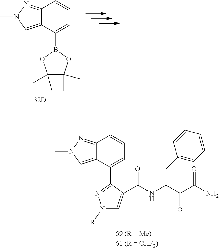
C12=NN(C)C=C1C(C1=NN([R])C=C1C(NC(C(C(N)=O)=O)CC1=CC=CC=C1)=O)=CC=C2.C12=NN(C)C=C1C(B1OC(C)(C)C(C)(C)O1)=CC=C2
